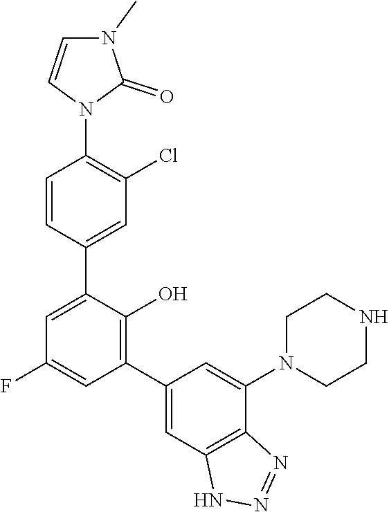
C1=CN(C2=C(Cl)C=C(C3=CC(F)=CC(C4=CC5=C(C(N6CCNCC6)=C4)N=NN5)=C3O)C=C2)C(=O)N1C
